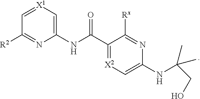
C(NC1=C[X2]=C(C(NC2=C[X1]=CC([R2])=N2)=O)C([Rx])=N1)(CO)(C)C
